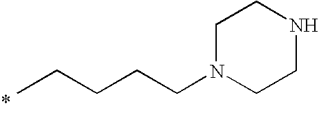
C(CCCN1CCNCC1)C
